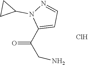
N1(C2CC2)C(C(CN)=O)=CC=N1.Cl
